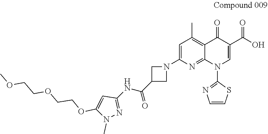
C1=C(N2CC(C(NC3=NN(C)C(OCCOCCOC)=C3)=O)C2)N=C2C(=C1C)C(=O)C(C(=O)O)=CN2C1=NC=CS1
